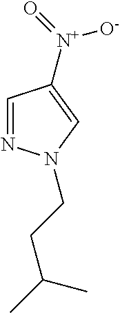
C1=NN(CCC(C)C)C=C1[N+](=O)[O-]
